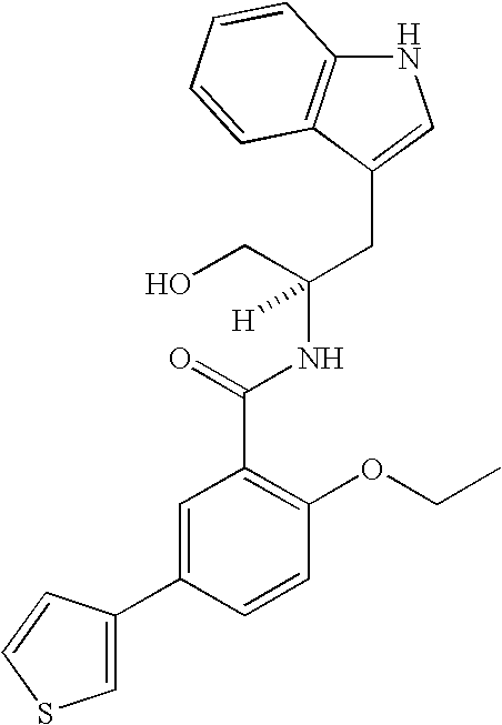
N1C2=C(C(CC(NC(C3=C(OCC)C=CC(C4=CSC=C4)=C3)=O)(CO)[H])=C1)C=CC=C2
